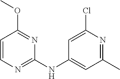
C1=CN=C(NC2=CC(C)=NC(Cl)=C2)N=C1OC
